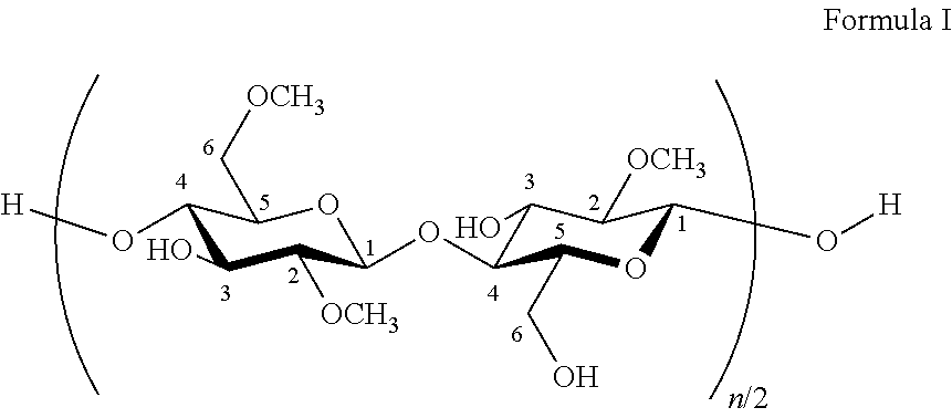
C1(O[H])C(C[OCH3])OC(OC2C(CO)OC(O[H])C([OCH3])C2O)C([OCH3])C1O
